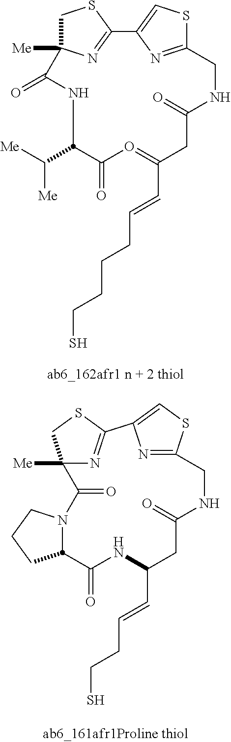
C1C2([Me])N=C(S1)C1=CSC(=N1)CNC(=O)CC(C=CCCCCS)=OC(=O)C(C([Me])[Me])NC2=O.C12([Me])N=C(SC1)C1=CSC(=N1)CNC(=O)CC(C=CCCS)NC(=O)C1N(C2=O)CCC1
